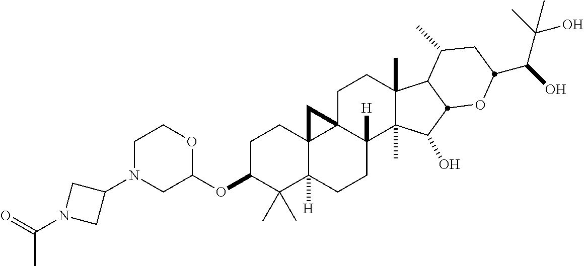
C1C(OC2OCCN(C3CN(C(=O)C)C3)C2)C(C)(C)C2([H])C3(C1)C1(C([H])(CC2)C2(C)C(C)(CC1)C1C(C)CC(C(C(C)(O)C)O)OC1C2O)C3
